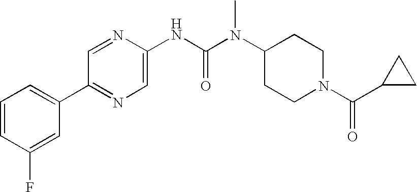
C1=CC(F)=CC(C2=NC=C(NC(N(C3CCN(C(C4CC4)=O)CC3)C)=O)N=C2)=C1
